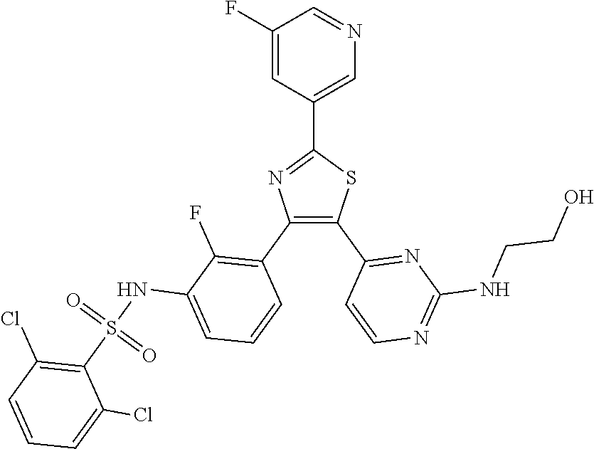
C1=C(C2=NC(C3=C(F)C(NS(C4=C(Cl)C=CC=C4Cl)(=O)=O)=CC=C3)=C(C3=NC(NCCO)=NC=C3)S2)C=C(F)C=N1
